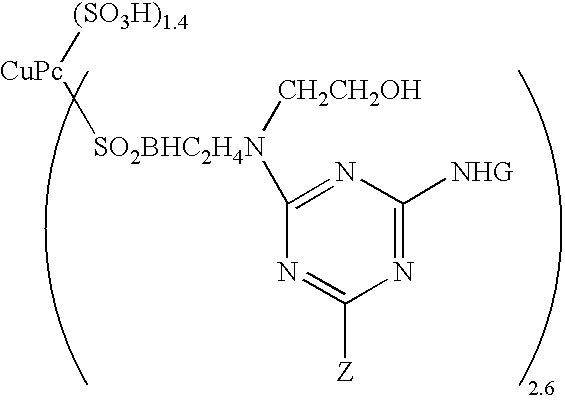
N1=C([NHG])N=C([SO2BHC2H4N]([CH2CH2OH])[CuPc][(SO3H)1.4])N=C1[Z]
